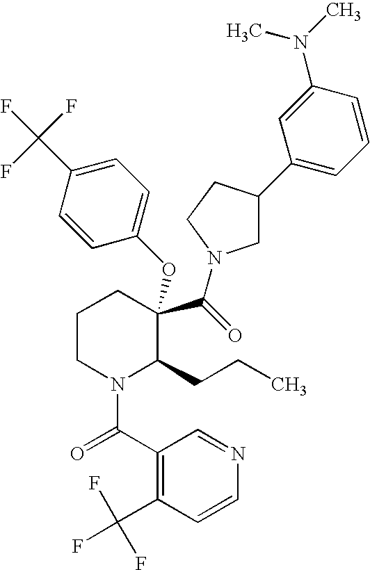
C1CN(C(C2=C(C(F)(F)F)C=CN=C2)=O)C(CCC)C(C(=O)N2CC(C3=CC=CC(N(C)C)=C3)CC2)(OC2=CC=C(C(F)(F)F)C=C2)C1
